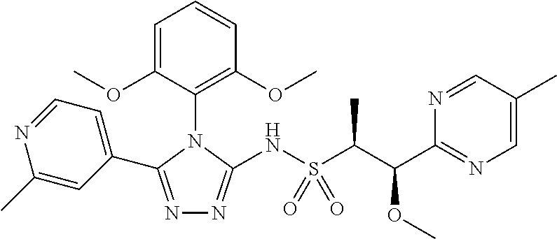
N1=C(C2=CC=NC(C)=C2)N(C2=C(OC)C=CC=C2OC)C(NS(C(C(C2=NC=C(C)C=N2)OC)C)(=O)=O)=N1
